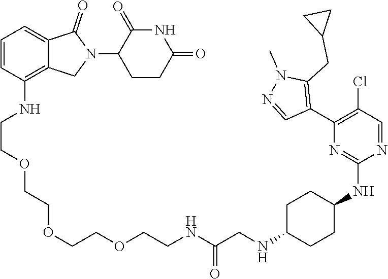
C1(N2C(=O)C3=CC=CC(NCCOCCOCCOCCNC(CNC4CCC(NC5=NC(C6=C(CC7CC7)N(C)N=C6)=C(Cl)C=N5)CC4)=O)=C3C2)CCC(=O)NC1=O
